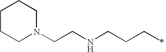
C(NCCCC)CN1CCCCC1
